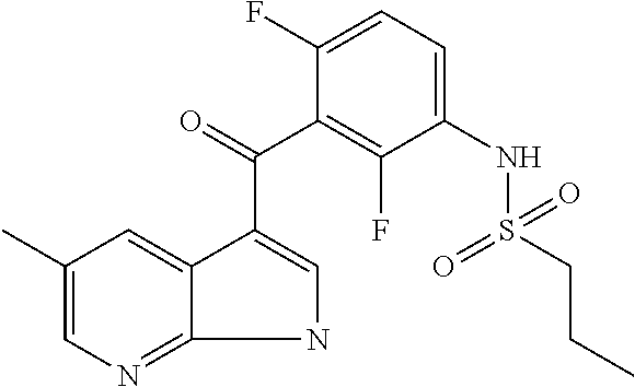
C1(C)=CN=C2C(=C1)C(C(=O)C1=C(F)C(NS(CCC)(=O)=O)=CC=C1F)=CN2
